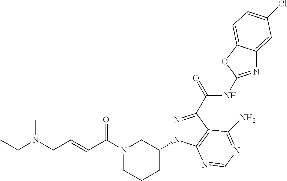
N1=C(C(NC2=NC3=CC(Cl)=CC=C3O2)=O)C2=C(N1C1CN(C(C=CCN(C(C)C)C)=O)CCC1)N=CN=C2N
